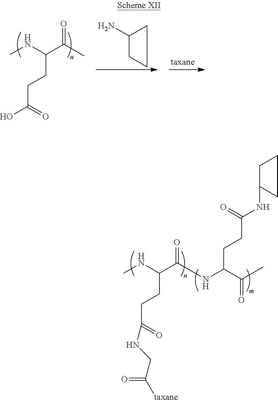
CNC(C(=O)C)CCC(O)=O.NC1CCC1.CNC(C(=O)NC(C(=O)C)CCC(NC1CCC1)=O)CCC(=O)NCC([taxane])=O
